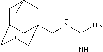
C1C2CC3CC(CNC(N)=N)(CC1C3)C2
